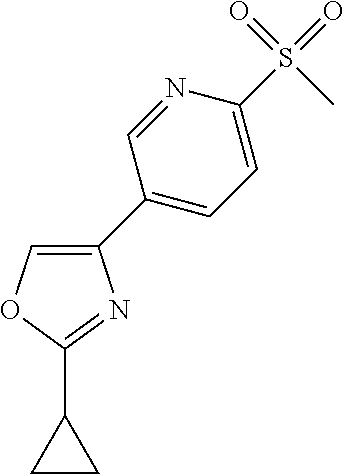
C1(C2=CC=C(S(=O)(C)=O)N=C2)=COC(C2CC2)=N1
